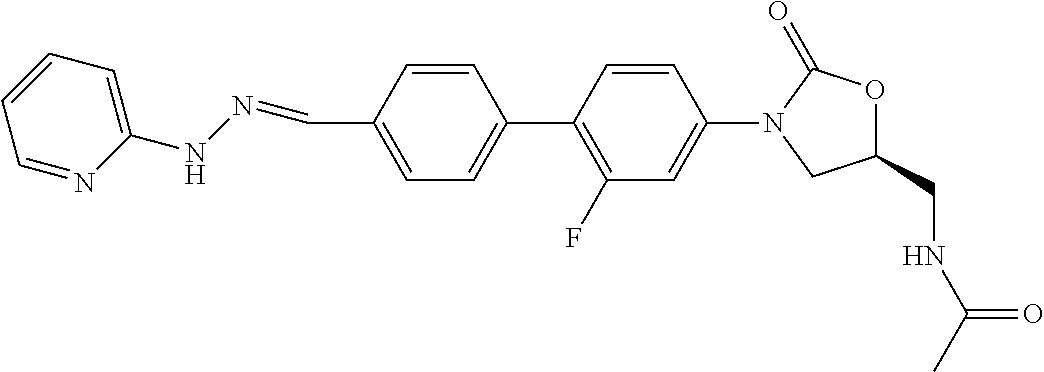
C1(C=NNC2=CC=CC=N2)=CC=C(C2=C(F)C=C(N3CC(CNC(C)=O)OC3=O)C=C2)C=C1
